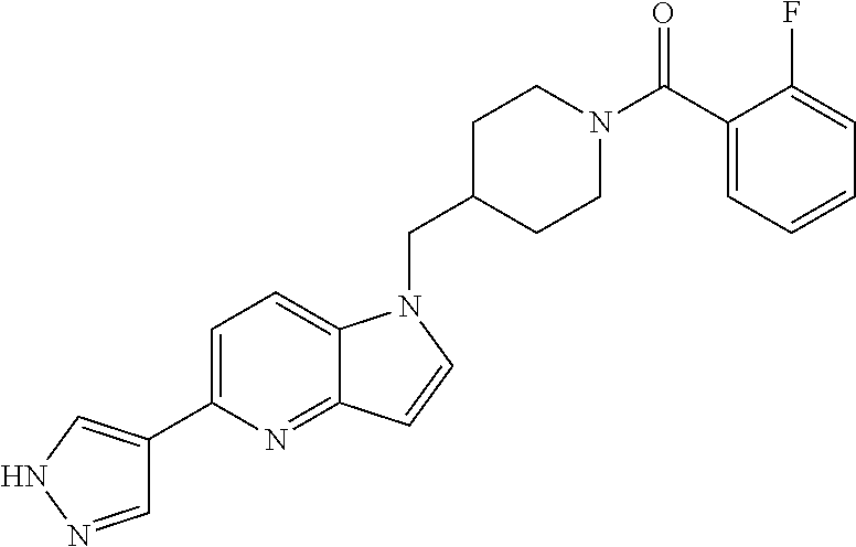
C1=NNC=C1C1=CC=C2C(=N1)C=CN2CC1CCN(C(C2=CC=CC=C2F)=O)CC1
